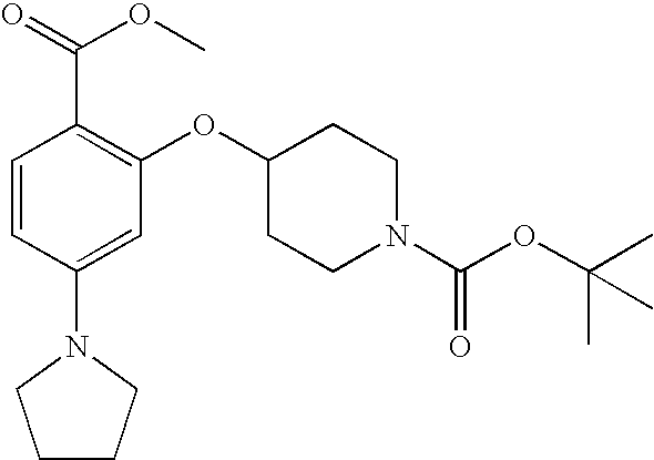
C1CCN(C2=CC(OC3CCN(C(OC(C)(C)C)=O)CC3)=C(C(=O)OC)C=C2)C1
